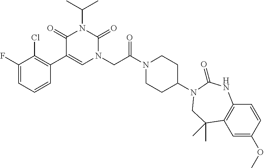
C1(F)=CC=CC(C2=CN(CC(N3CCC(N4C(=O)NC5=C(C=C(OC)C=C5)C(C)(C)C4)CC3)=O)C(=O)N(C(C)C)C2=O)=C1Cl
